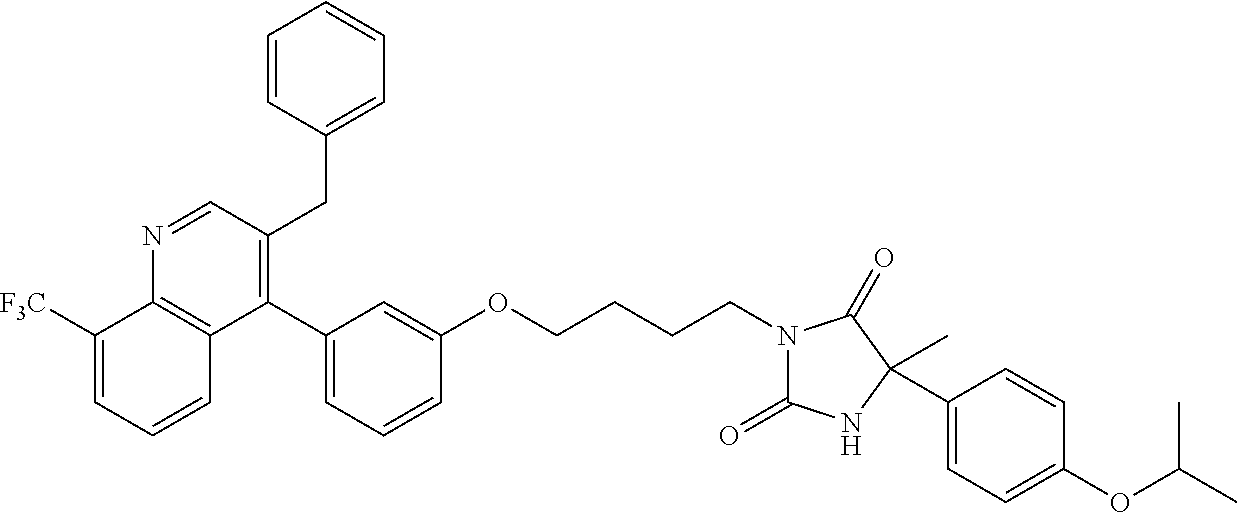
C1(C2=CC=CC(OCCCCN3C(=O)NC(C4=CC=C(OC(C)C)C=C4)(C)C3=O)=C2)=C(CC2=CC=CC=C2)C=NC2=C1C=CC=C2[F3C]
